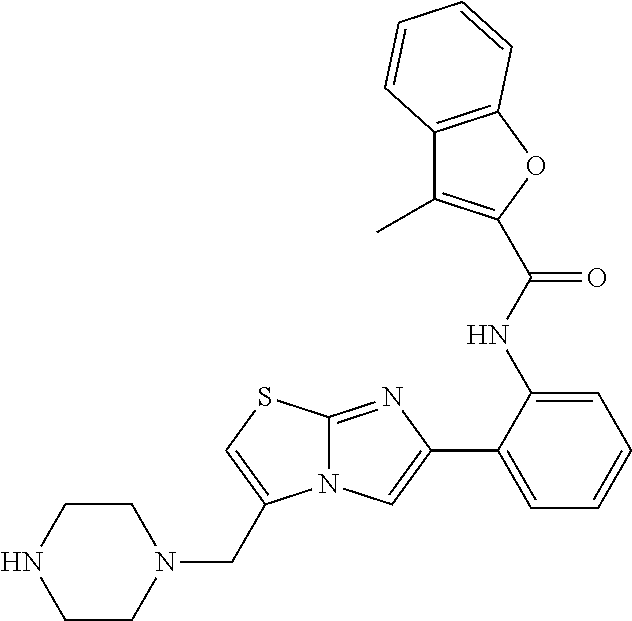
C12=NC(C3=CC=CC=C3NC(=O)C3=C(C)C4=C(O3)C=CC=C4)=CN1C(CN1CCNCC1)=CS2
